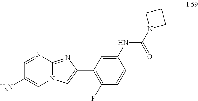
NC1=CN2C(=NC(C3=C(F)C=CC(NC(N4CCC4)=O)=C3)=C2)N=C1
